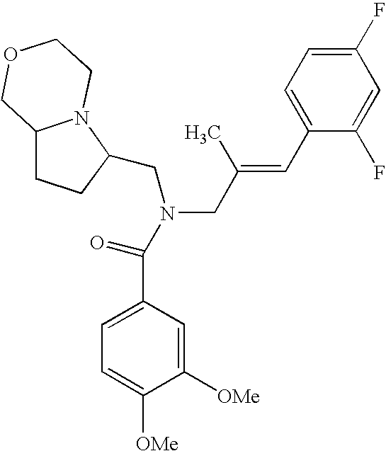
C12CCC(CN(C(C3=CC=C([OMe])C([OMe])=C3)=O)CC(=CC3=CC=C(F)C=C3F)C)N1CCOC2
